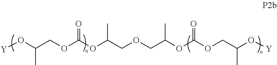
[Y]OC(COC(OC(C)COCC(OC(OCC(C)O[Y])=O)C)=O)C
